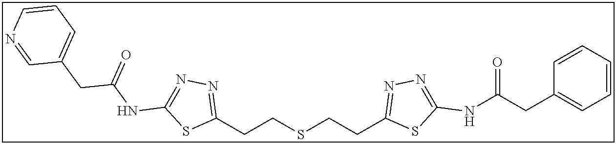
C(CSCCC1=NN=C(NC(CC2=CC=CC=C2)=O)S1)C1=NN=C(NC(CC2=CC=CN=C2)=O)S1
